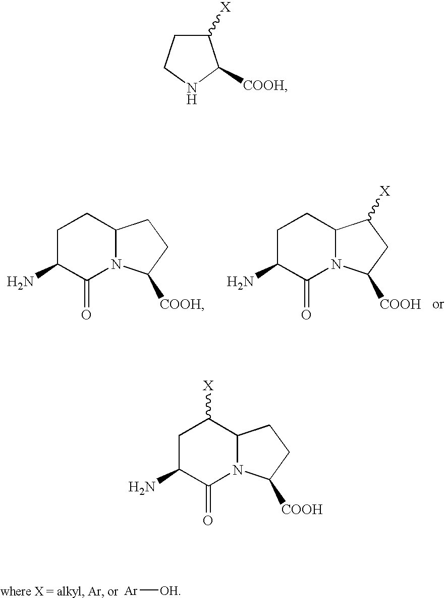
C1C(N)C(=O)N2C(C1)CCC2[COOH].C1C(N)C(=O)N2C(C1)C([X])CC2[COOH].[Ar][OH].C1C(N)C(=O)N2C(C1[X])CCC2[COOH].C1([X])CCNC1[COOH]
